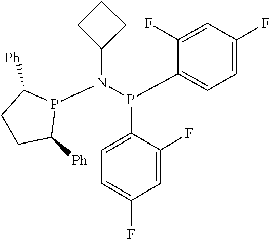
C1(N(P2C([Ph])CCC2[Ph])P(C2=CC=C(F)C=C2F)C2=CC=C(F)C=C2F)CCC1
